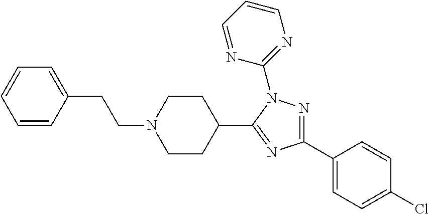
C(N1CCC(C2=NC(C3=CC=C(Cl)C=C3)=NN2C2=NC=CC=N2)CC1)CC1=CC=CC=C1
